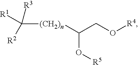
[(CH2)n](C(CO[R4])O[R5])C([R2])([R3])[R1]
